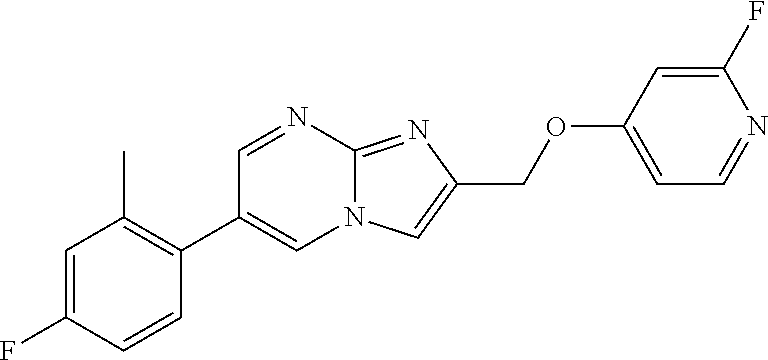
C1=C(F)C=CC(C2=CN3C(=NC(COC4=CC=NC(F)=C4)=C3)N=C2)=C1C
